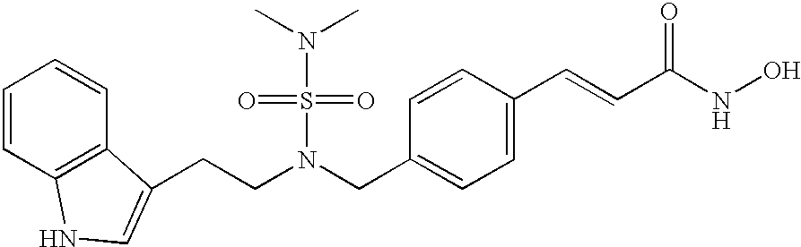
C1=CC2=C(C=C1)C(CCN(CC1=CC=C(C=CC(NO)=O)C=C1)S(=O)(=O)N(C)C)=CN2
